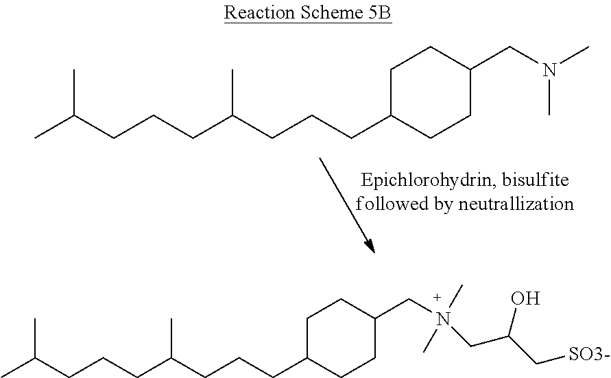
CC(CCCC(CCCC1CCC(CN(C)C)CC1)C)C.CC(CCCC(CCCC1CCC(CN(CC(C[SO3-])O)(C)C)CC1)C)C
